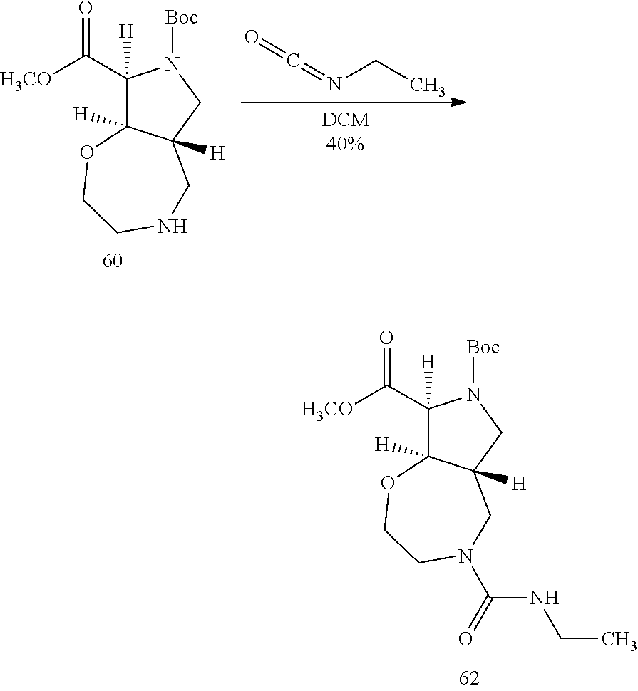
C1(C([H3CO])=O)([H])C2([H])C([H])(CN1[Boc])CNCCO2.O=C=NCC.C1(C([H3CO])=O)([H])C2([H])C([H])(CN1[Boc])CN(C(=O)NCC)CCO2
